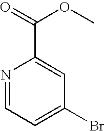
N1=CC=C(Br)C=C1C(=O)OC
